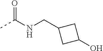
CC(NCC1CC(O)C1)=O
